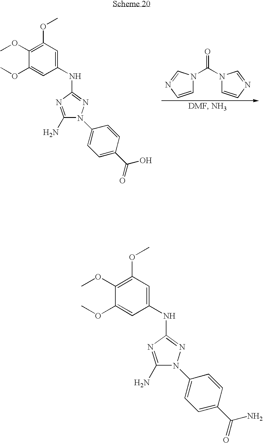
C1=CN=CN1C(N1C=CN=C1)=O.C1(NC2=NN(C3=CC=C(C(=O)O)C=C3)C(N)=N2)=CC(OC)=C(OC)C(OC)=C1.C1(NC2=NN(C3=CC=C(C(=O)N)C=C3)C(N)=N2)=CC(OC)=C(OC)C(OC)=C1
